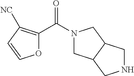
O1C(C(N2CC3C(C2)CNC3)=O)=C([NC])C=C1
